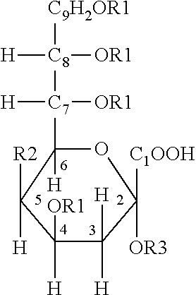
C1([H])([OR1])C([H])([H])C([OR3])([C1OOH])OC([H])([C7]([C8]([H])([OR1])[C9H2OR1])([OR1])[H])C1([H])[R2]
